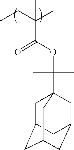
CCC(C)(C(OC(C12CC3CC(CC(C1)C3)C2)(C)C)=O)C
